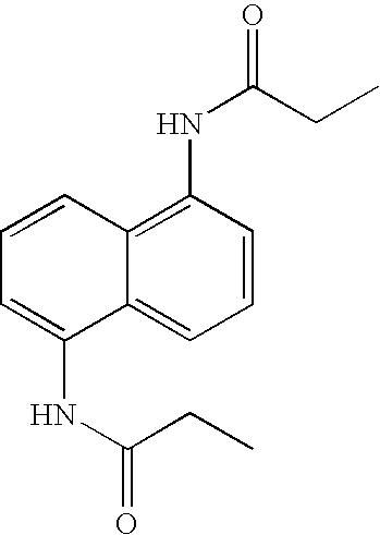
C12=CC=CC(NC(CC)=O)=C1C=CC=C2NC(=O)CC
